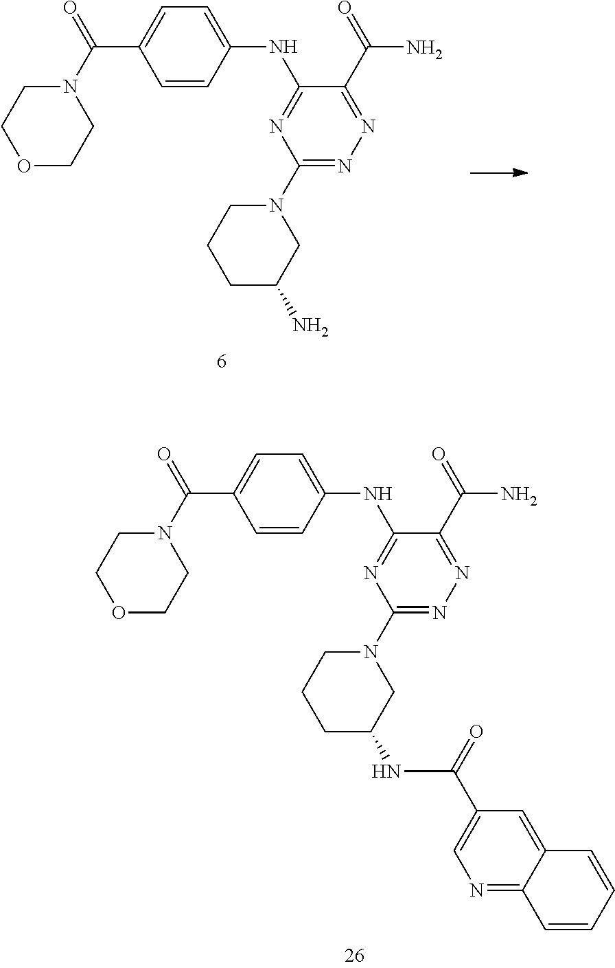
O1CCN(C(C2=CC=C(NC3=NC(N4CCCC(N)C4)=NN=C3C(N)=O)C=C2)=O)CC1.O1CCN(C(C2=CC=C(NC3=NC(N4CCCC(NC(C5=CN=C6C(=C5)C=CC=C6)=O)C4)=NN=C3C(N)=O)C=C2)=O)CC1
